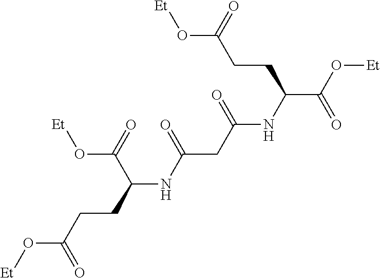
[Et]OC(CCC(NC(CC(NC(C(O[Et])=O)CCC(=O)O[Et])=O)=O)C(=O)O[Et])=O
